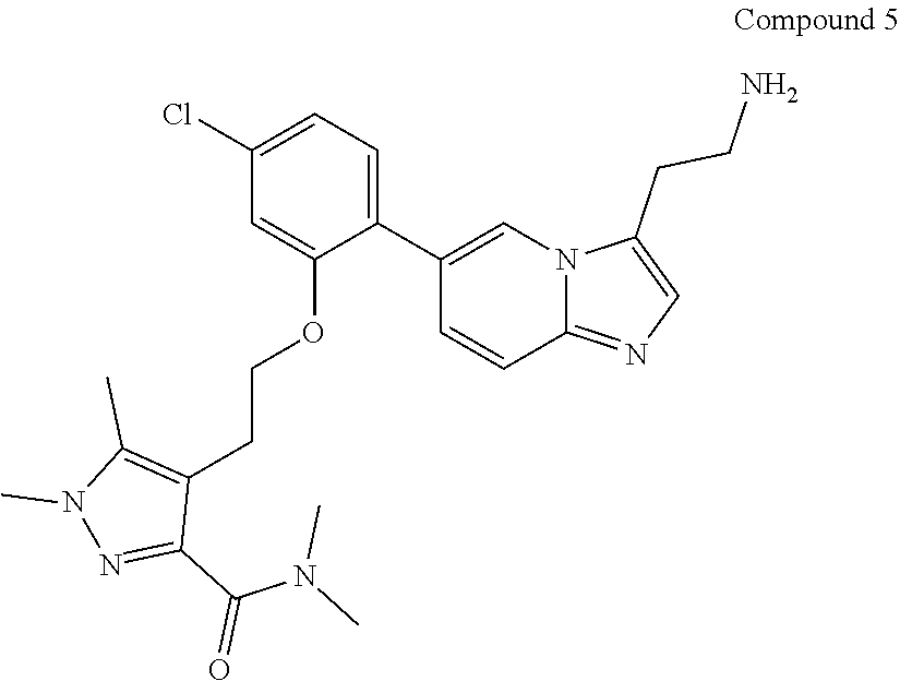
C1(C2=CC=C(Cl)C=C2OCCC2=C(C)N(C)N=C2C(N(C)C)=O)=CN2C(=NC=C2CCN)C=C1
